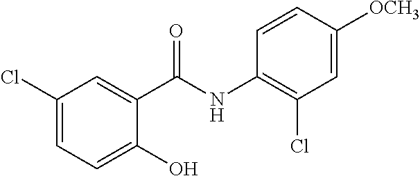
C1(Cl)=CC=C(O)C(C(NC2=C(Cl)C=C([OCH3])C=C2)=O)=C1
